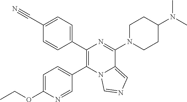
C1(C2=C(C3=CC=C(OCC)N=C3)N3C(=CN=C3)C(N3CCC(N(C)C)CC3)=N2)=CC=C(C#N)C=C1
